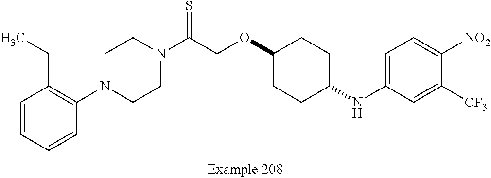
C1=CC=CC(N2CCN(C(COC3CCC(NC4=CC=C([NO2])C([CF3])=C4)CC3)=S)CC2)=C1CC
